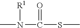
CN(C(SC)=O)[R1]
